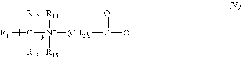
[R11]C([N+]([(CH2)z]C([O-])=O)([R14])[R15])([R12])[R13]
